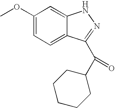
C1(OC)=CC=C2C(=C1)NN=C2C(=O)C1CCCCC1
